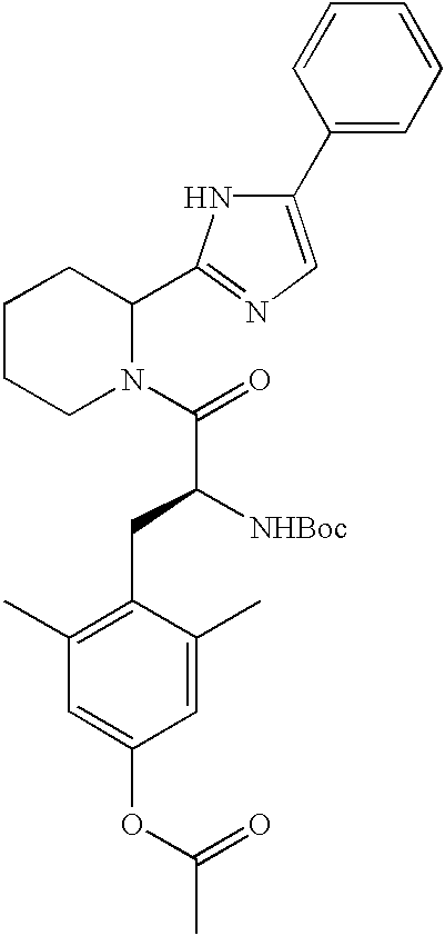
C1CCN(C(=O)C([NHBoc])CC2=C(C)C=C(OC(C)=O)C=C2C)C(C2=NC=C(C3=CC=CC=C3)N2)C1
